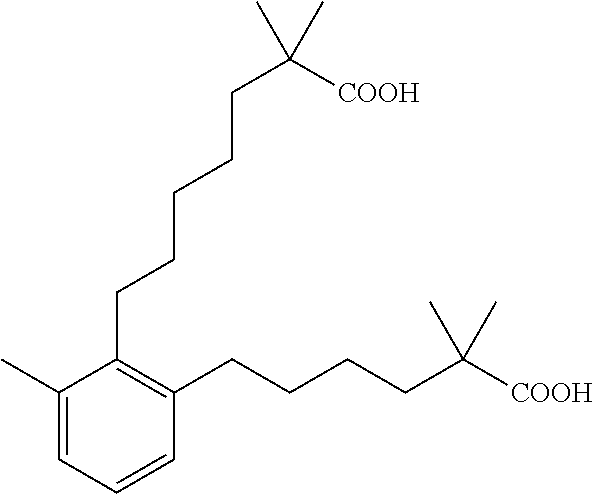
C1=C(C)C(CCCCCC(C)(C)[COOH])=C(CCCCC(C)(C)[COOH])C=C1
